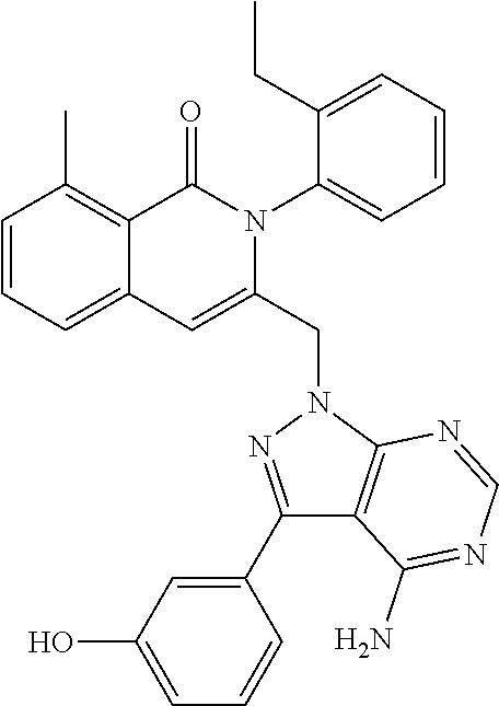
C1=CC=C2C(=C1C)C(=O)N(C1=CC=CC=C1CC)C(CN1C3=C(C(N)=NC=N3)C(C3=CC(O)=CC=C3)=N1)=C2
